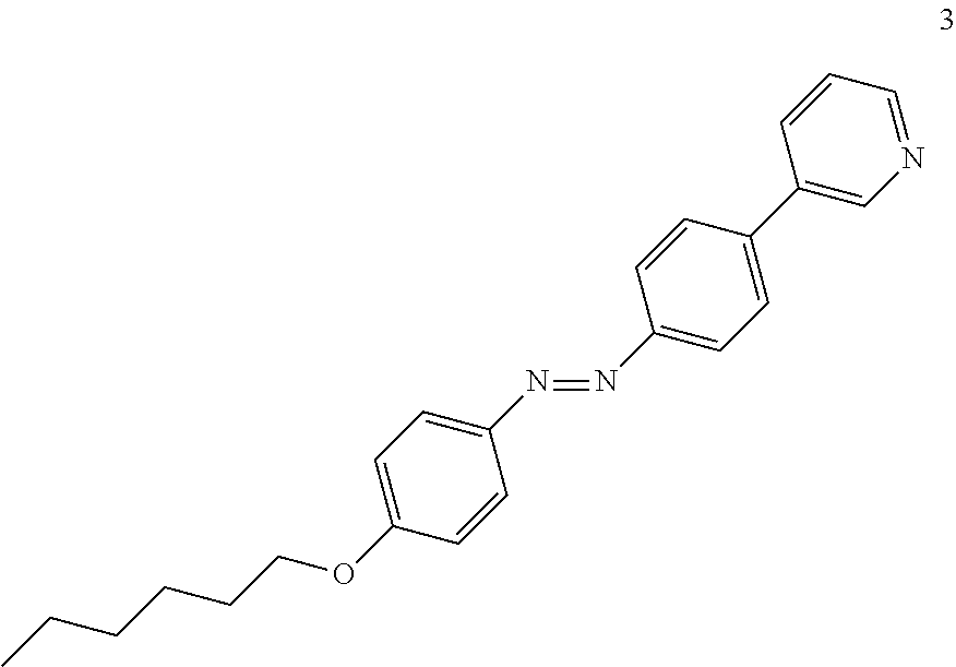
C1=CC(C2=CN=CC=C2)=CC=C1N=NC1=CC=C(OCCCCCC)C=C1
